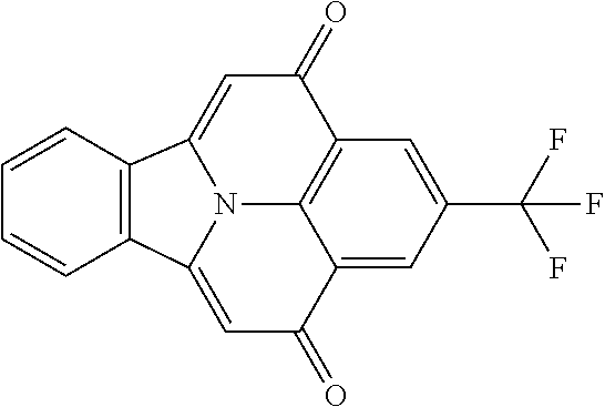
C12=C(C=CC=C1)C1=CC(=O)C3=C4C(=CC(C(F)(F)F)=C3)C(=O)C=C2N41
